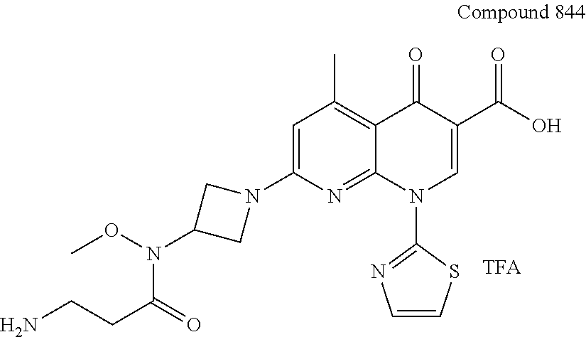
O(N(C1CN(C2=CC(C)=C3C(=N2)N(C2=NC=CS2)C=C(C(O)=O)C3=O)C1)C(=O)CCN)C
